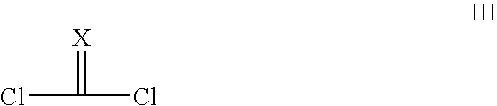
ClC(Cl)=[X]
